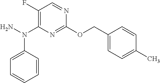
C1(F)=C(N(N)C2=CC=CC=C2)N=C(OCC2=CC=C(C)C=C2)N=C1
